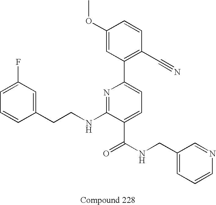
C1=CC(CCNC2=NC(C3=C(C#N)C=CC(OC)=C3)=CC=C2C(NCC2=CC=CN=C2)=O)=CC(F)=C1
